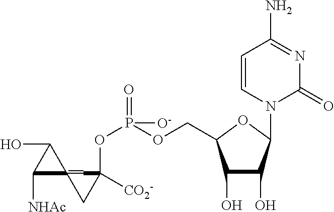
C1(O)C(O)C(N2C(=O)N=C(N)C=C2)OC1COP(OC1([CO2-])CC2(=C1)C(O)C2[NHAc])([O-])=O
